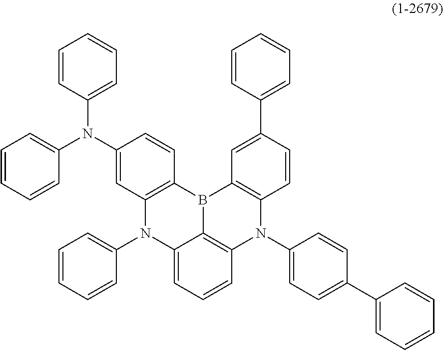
C12=C(B3C4=C(N(C5=CC=C(C6=CC=CC=C6)C=C5)C5=C3C=C(C3=CC=CC=C3)C=C5)C=CC=C4N1C1=CC=CC=C1)C=CC(N(C1=CC=CC=C1)C1=CC=CC=C1)=C2
